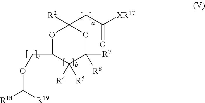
O1C(COC([R18])[R19])C([R4])([R5])C([R7])([R8])OC1(CC([XR17])=O)[R2]
